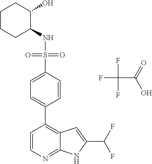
N(S(=O)(=O)C1=CC=C(C2=C3C(=NC=C2)NC(C(F)F)=C3)C=C1)C1C(O)CCCC1.FC(C(=O)O)(F)F
